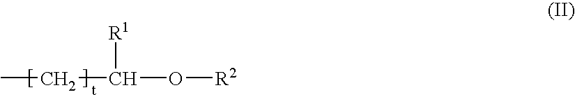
CCC(O[R2])[R1]
